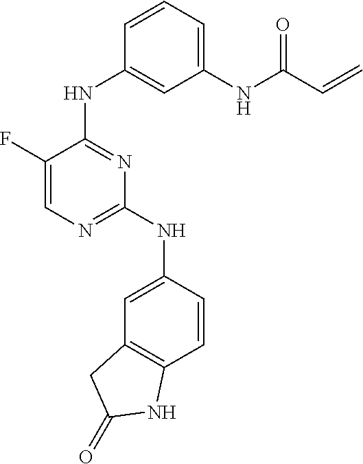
C1=C(F)C(NC2=CC(NC(C=C)=O)=CC=C2)=NC(NC2=CC3=C(C=C2)NC(=O)C3)=N1
